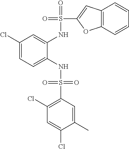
C1(Cl)=CC=C(NS(=O)(=O)C2=C(Cl)C=C(Cl)C(C)=C2)C(NS(=O)(C2=CC3=C(O2)C=CC=C3)=O)=C1
